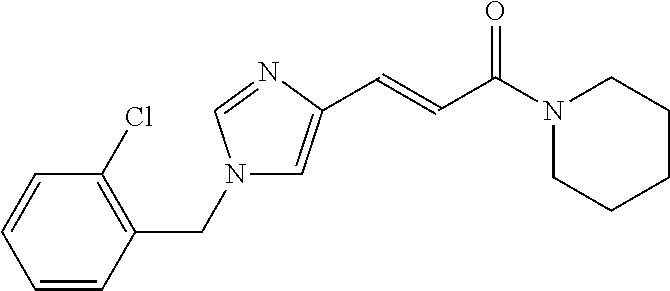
C1=CC(CN2C=C(C=CC(N3CCCCC3)=O)N=C2)=C(Cl)C=C1
